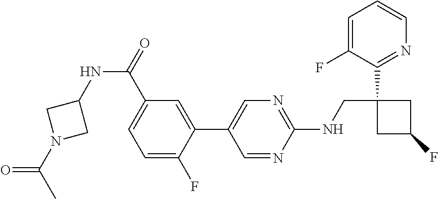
C1(NCC2(C3=NC=CC=C3F)CC(F)C2)=NC=C(C2=CC(C(=O)NC3CN(C(C)=O)C3)=CC=C2F)C=N1
